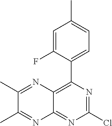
C12=C(C3=CC=C(C)C=C3F)N=C(Cl)N=C1N=C(C)C(C)=N2
